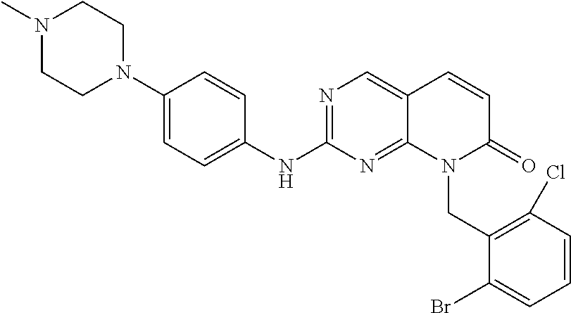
C1(N2CCN(C)CC2)=CC=C(NC2=NC=C3C(=N2)N(CC2=C(Cl)C=CC=C2Br)C(=O)C=C3)C=C1
